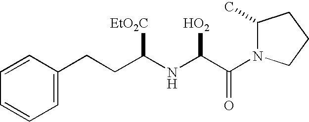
C1=C(CCC(NC(C(=O)N2C(C)CCC2)[HO2])[EtO2C])C=CC=C1
